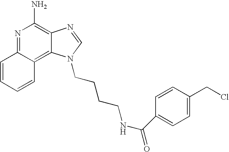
N1=C2C(=C3C(=C1N)N=CN3CCCCNC(C1=CC=C(CCl)C=C1)=O)C=CC=C2
